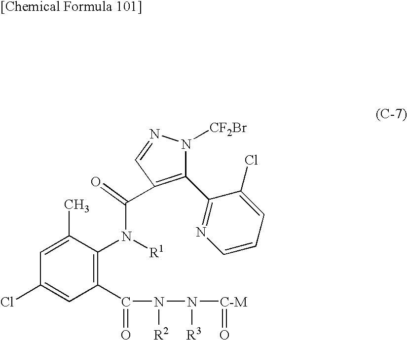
C1(C2=NC=CC=C2Cl)=C(C(=O)N([R1])C2=C(C(=O)N([R2])N([R3])[C-M]=O)C=C(Cl)C=C2C)C=NN1[CF2Br]
